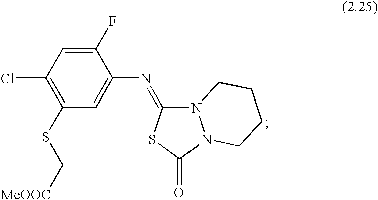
C1=C(F)C(N=C2N3N(C(=O)S2)CCCC3)=CC(SC[MeOOC])=C1Cl
